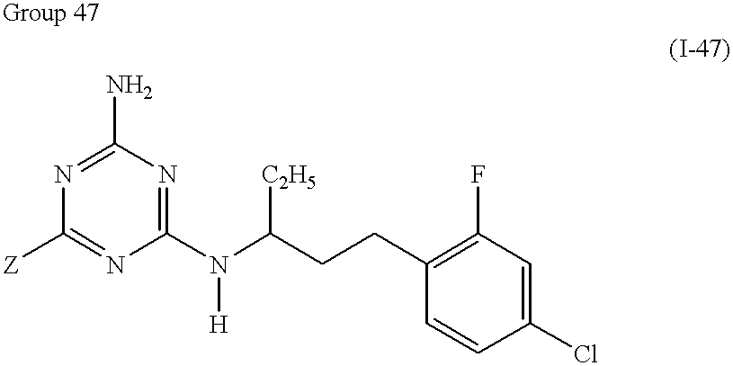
C1(N)=NC([Z])=NC(N(C(CCC2=C(F)C=C(Cl)C=C2)[C2H5])[H])=N1
